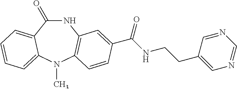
C1(=O)NC2=C(N(C)C3=CC=CC=C13)C=CC(C(NCCC1=CN=CN=C1)=O)=C2
